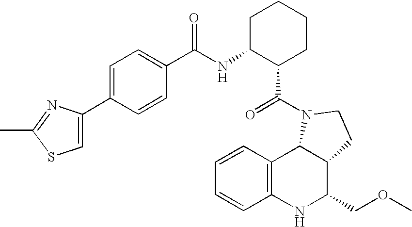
C1=CC2=C(C=C1)NC(COC)C1C2N(C(=O)C2CCCCC2NC(=O)C2=CC=C(C3=CSC(C)=N3)C=C2)CC1
